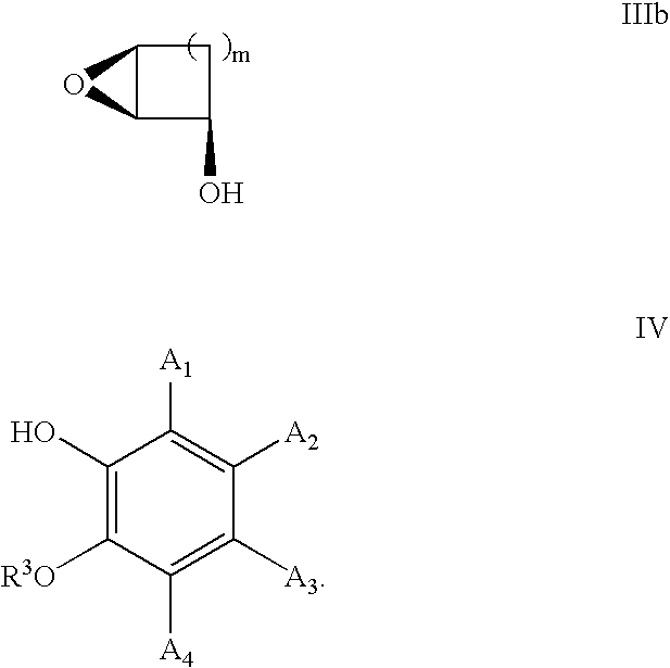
C12C(C(O)C1)O2.C1(O)=C([R3O])C([A4])=C([A3])C([A2])=C1[A1]
